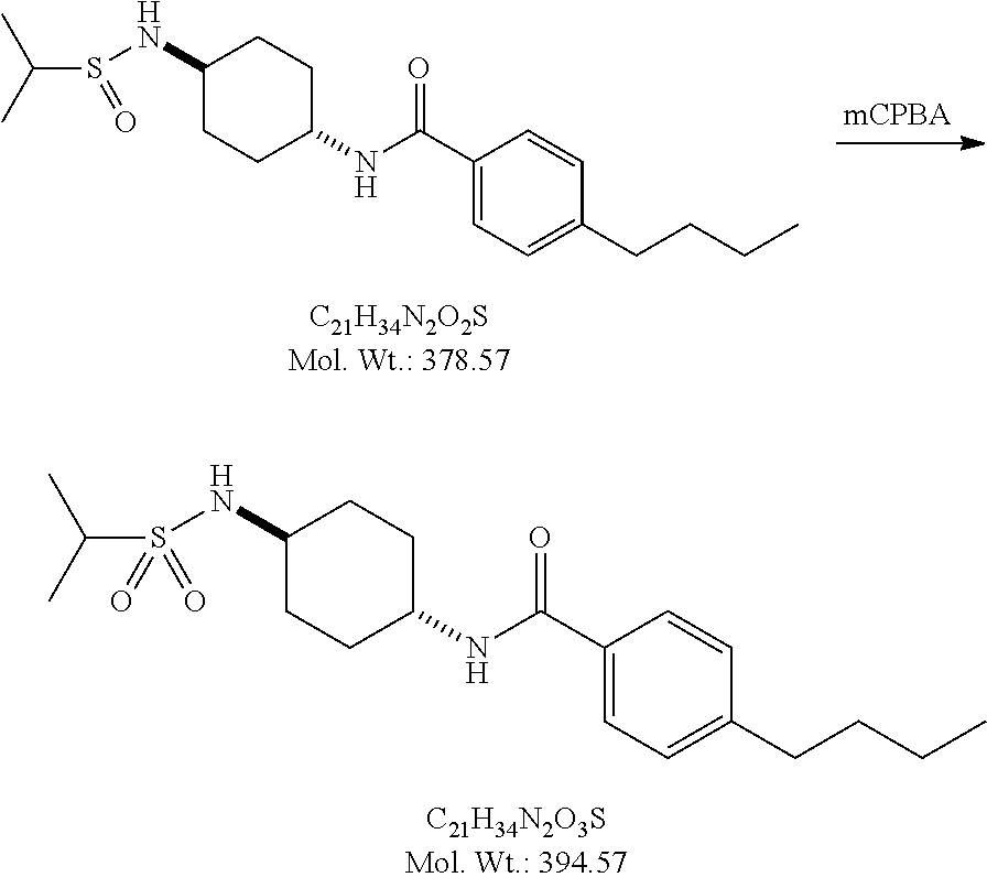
C1(NS(C(C)C)(=O)=O)CCC(NC(C2=CC=C(CCCC)C=C2)=O)CC1.C1(NS(C(C)C)=O)CCC(NC(C2=CC=C(CCCC)C=C2)=O)CC1
